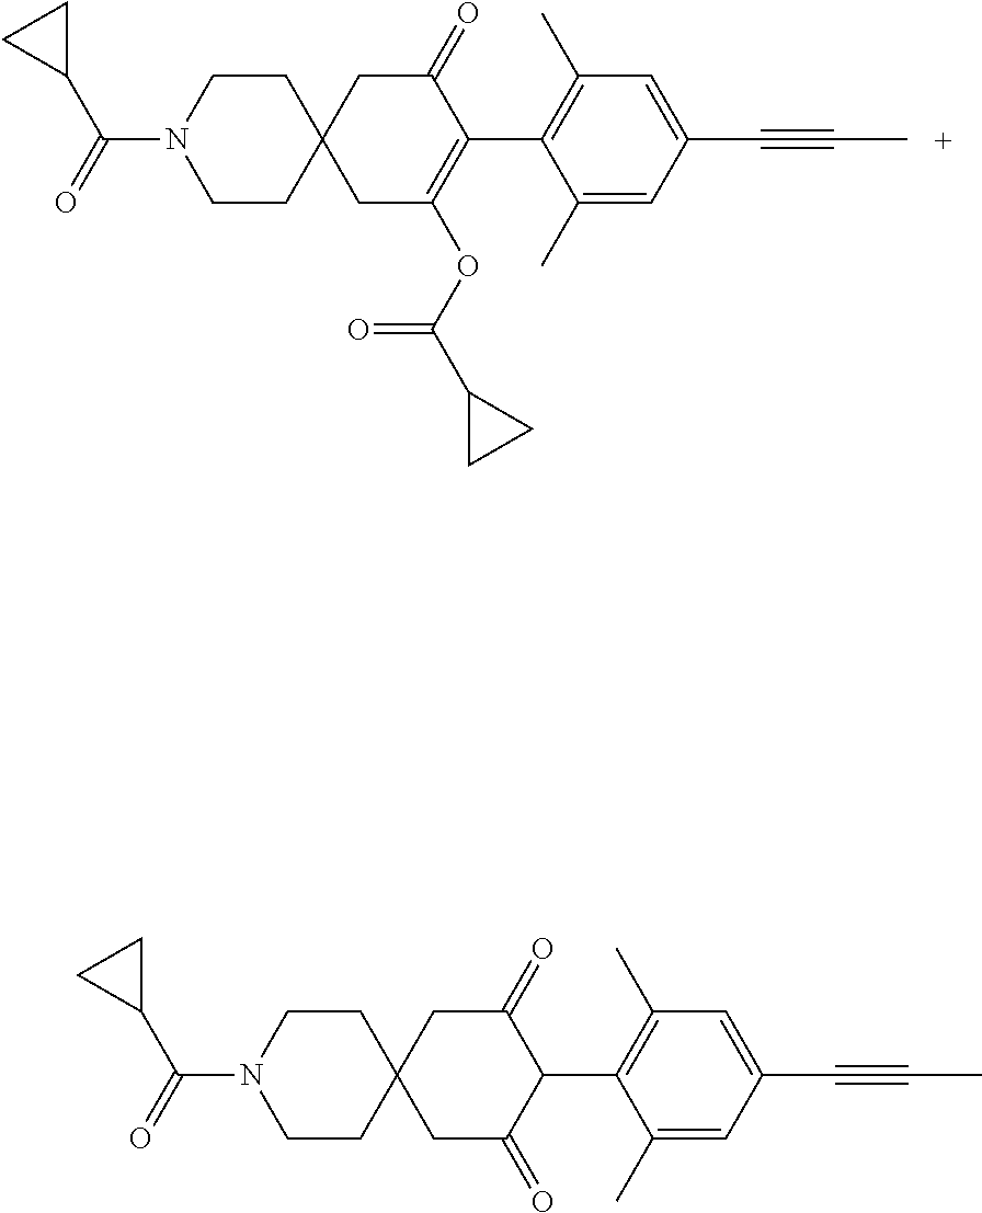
C1CN(C(=O)C2CC2)CCC12CC(OC(=O)C1CC1)=C(C1=C(C)C=C(C#CC)C=C1C)C(=O)C2.C1CN(C(=O)C2CC2)CCC12CC(=O)C(C1=C(C)C=C(C#CC)C=C1C)C(=O)C2
